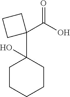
C1CCCCC1(C1(C(=O)O)CCC1)O
